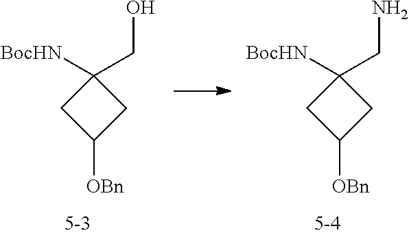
[BocHN]C1(CO)CC([OBn])C1.[BocHN]C1(CN)CC([OBn])C1
